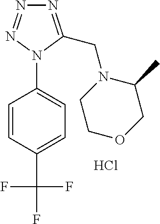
N1=NN(C2=CC=C(C(F)(F)F)C=C2)C(CN2C(C)COCC2)=N1.Cl
